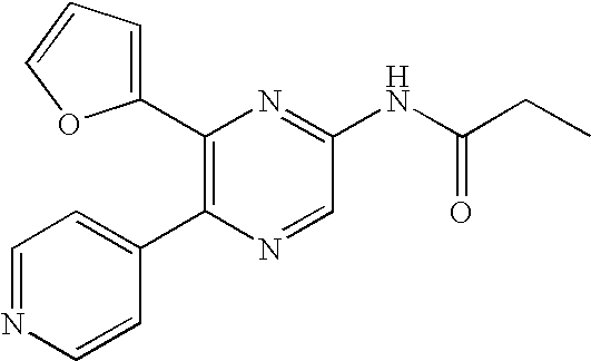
C1(C2=C(C3=CC=NC=C3)N=CC(NC(CC)=O)=N2)=CC=CO1
